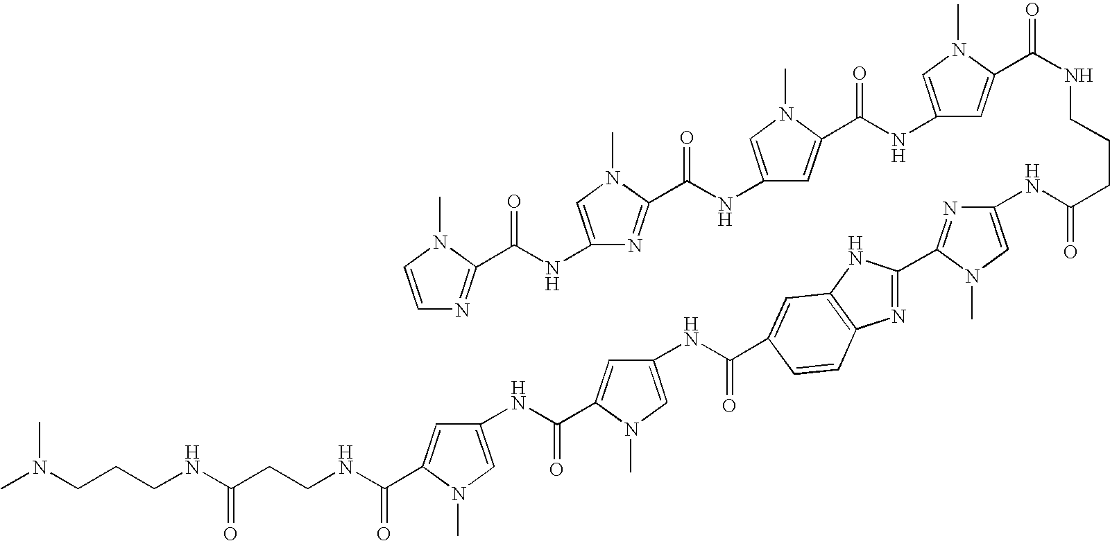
C1=CN(C)C(C(NC2=CN(C)C(C(NC3=CN(C)C(C(NC4=CN(C)C(C(NCCCC(NC5=CN(C)C(C6=NC7=C(N6)C=C(C(=O)NC6=CN(C)C(C(NC8=CN(C)C(C(NCCC(NCCCN(C)C)=O)=O)=C8)=O)=C6)C=C7)=N5)=O)=O)=C4)=O)=C3)=O)=N2)=O)=N1
